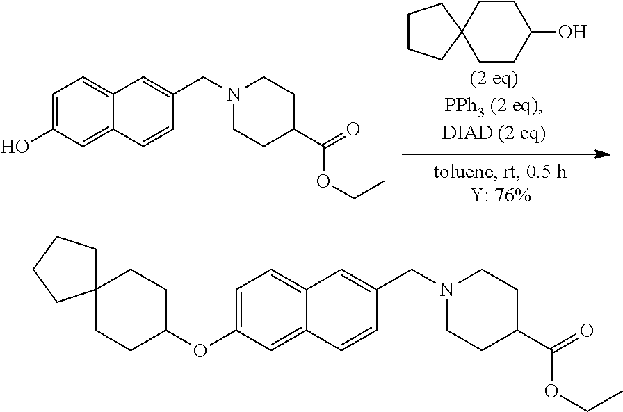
C1CCC2(C1)CCC(O)CC2.C1=C(O)C=C2C(=C1)C=C(CN1CCC(C(=O)OCC)CC1)C=C2.C1=C(OC2CCC3(CC2)CCCC3)C=C2C(=C1)C=C(CN1CCC(C(=O)OCC)CC1)C=C2
